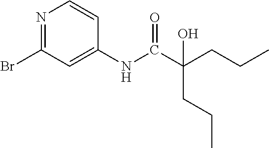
N1=C(Br)C=C(NC(C(CCC)(CCC)O)=O)C=C1
